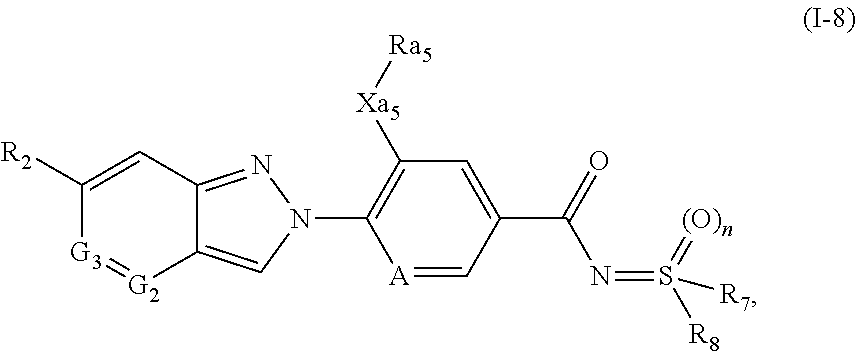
[A]1=CC(C(=O)N=S([R8])(=[(O)n])[R7])=CC([Xa5][Ra5])=C1N1C=C2[G2]=[G3]C([R2])=CC2=N1
